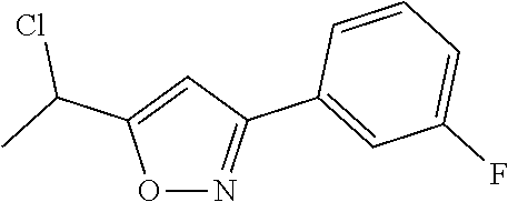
O1N=C(C2=CC(F)=CC=C2)C=C1C(C)Cl
